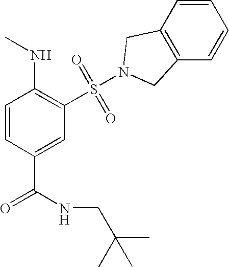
C1=CC(C(=O)NCC(C)(C)C)=CC(S(=O)(=O)N2CC3=C(C=CC=C3)C2)=C1NC
